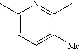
C1(C)=CC=C([Me])C(C)=N1
